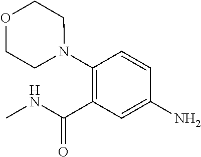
CNC(C1=C(N2CCOCC2)C=CC(N)=C1)=O
